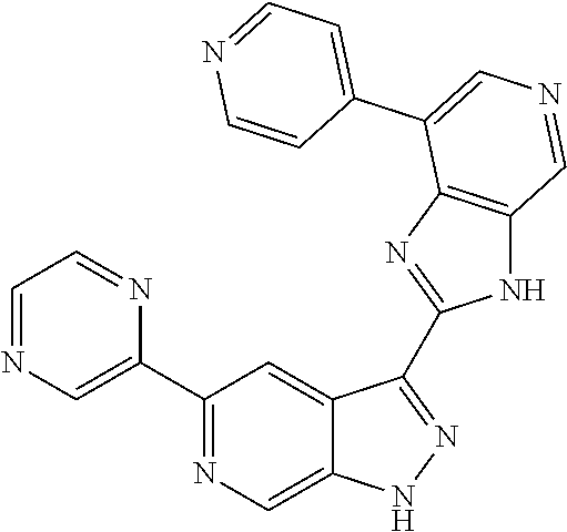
C1(C2=CN=CC=N2)=NC=C2C(=C1)C(C1=NC3=C(N1)C=NC=C3C1=CC=NC=C1)=NN2
